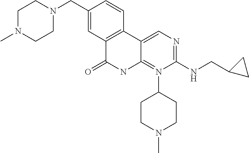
C1(CN2CCN(C)CC2)=CC2=C(C=C1)C1=CN=C(NCC3CC3)N(C3CCN(C)CC3)=C1NC2=O
